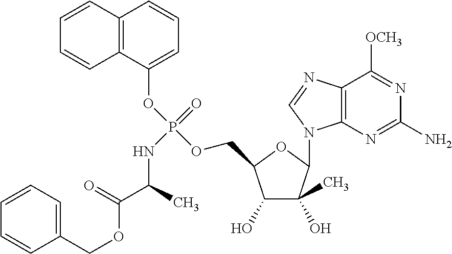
C1(O)C(C)(O)C(N2C3=C(N=C2)C([OCH3])=NC(N)=N3)OC1COP(OC1=CC=CC2=C1C=CC=C2)(=O)NC(C(OCC1=CC=CC=C1)=O)C
